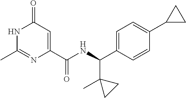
N1C(C)=NC(C(NC(C2=CC=C(C3CC3)C=C2)C2(C)CC2)=O)=CC1=O
